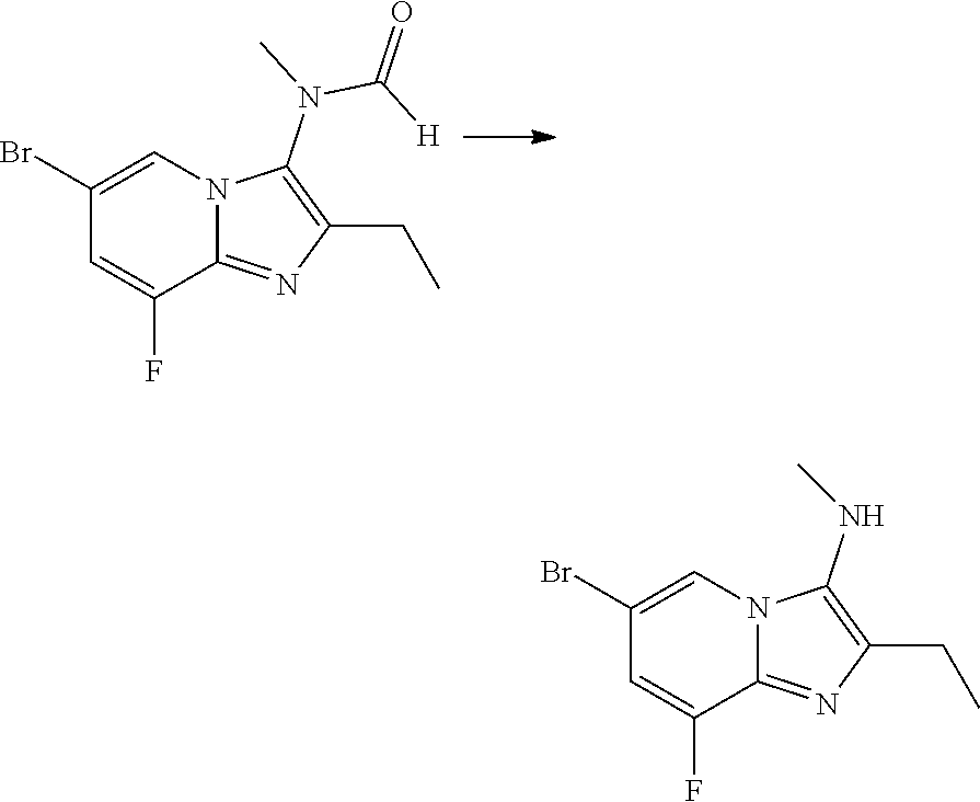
C12=NC(CC)=C(N(C(=O)[H])C)N1C=C(Br)C=C2F.C1=C(F)C2=NC(CC)=C(NC)N2C=C1Br
